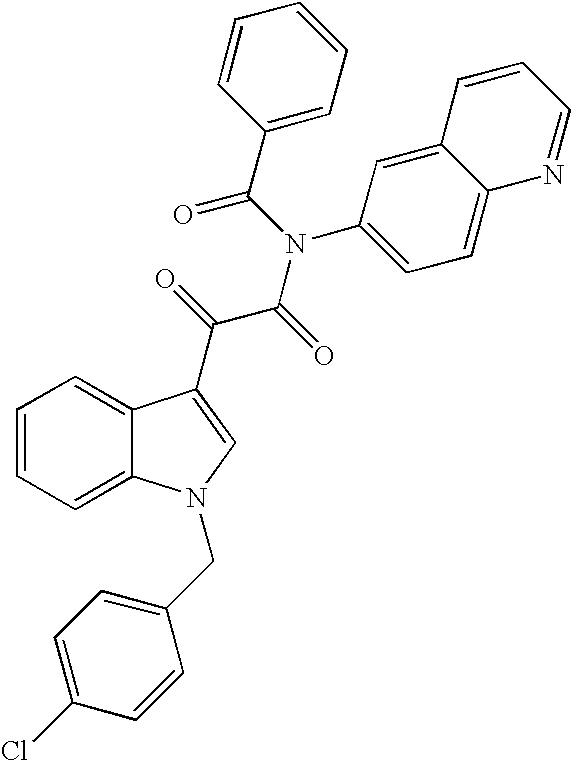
C1=CC=C2C(=C1)C(C(=O)C(=O)N(C(=O)C1=CC=CC=C1)C1=CC=C3C(=C1)C=CC=N3)=CN2CC1=CC=C(Cl)C=C1
